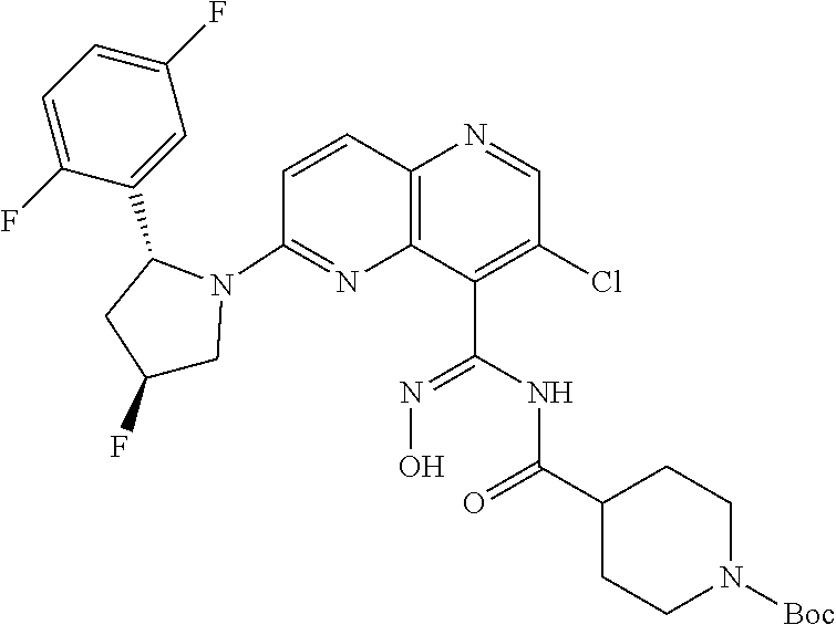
C1=C(F)C(C2CC(F)CN2C2=NC3=C(C=C2)N=CC(Cl)=C3C(NC(C2CCN([Boc])CC2)=O)=NO)=CC(F)=C1
